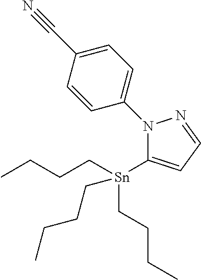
[Sn](C1=CC=NN1C1=CC=C(C#N)C=C1)(CCCC)(CCCC)CCCC
